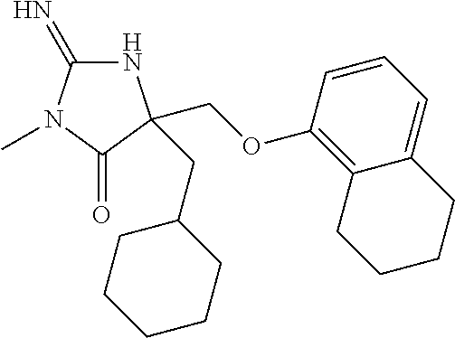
N1C(=N)N(C)C(=O)C1(COC1=C2C(=CC=C1)CCCC2)CC1CCCCC1
